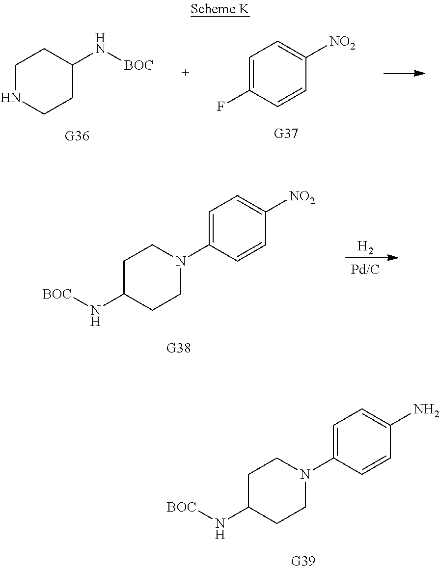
N(C1CCN(C2=CC=C(N)C=C2)CC1)[BOC].N1CCC(N[BOC])CC1.[G36].FC1=CC=C([NO2])C=C1.[H2].N(C1CCN(C2=CC=C([NO2])C=C2)CC1)[BOC]
